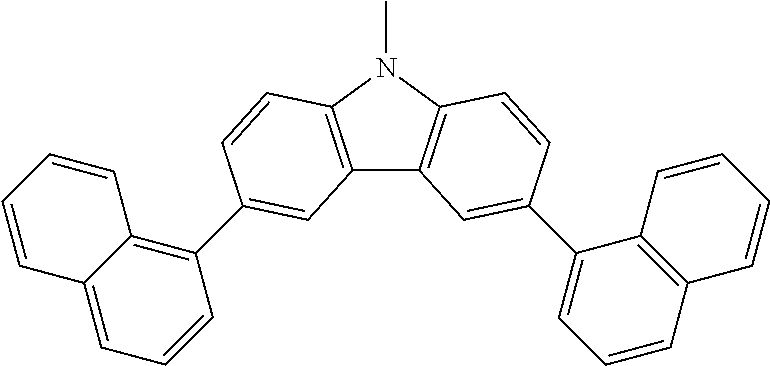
C12=C(N(C)C3=C1C=C(C1=CC=CC4=C1C=CC=C4)C=C3)C=CC(C1=C3C(=CC=C1)C=CC=C3)=C2
